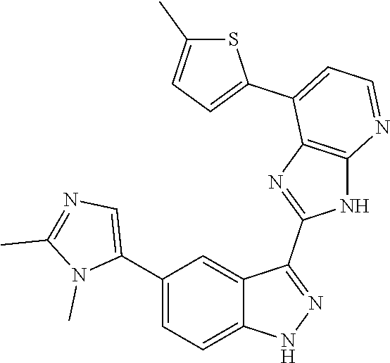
C1(C2=CC=C3C(=C2)C(C2=NC4=C(N2)N=CC=C4C2=CC=C(C)S2)=NN3)=CN=C(C)N1C
